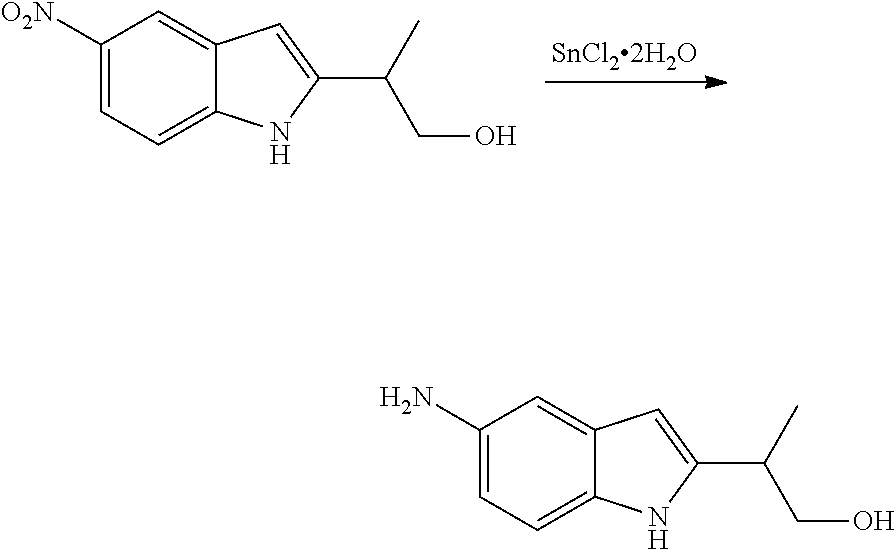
[SnCl22H2O].C1([O2N])=CC=C2C(=C1)C=C(C(CO)C)N2.C1(N)=CC=C2C(=C1)C=C(C(CO)C)N2
